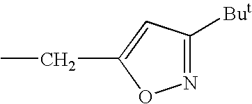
N1=C([But])C=C(CC)O1
